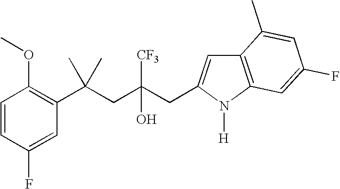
C1=CC(F)=CC(C(CC(CC2=CC3=C(N2[H])C=C(F)C=C3C)([CF3])O)(C)C)=C1OC
